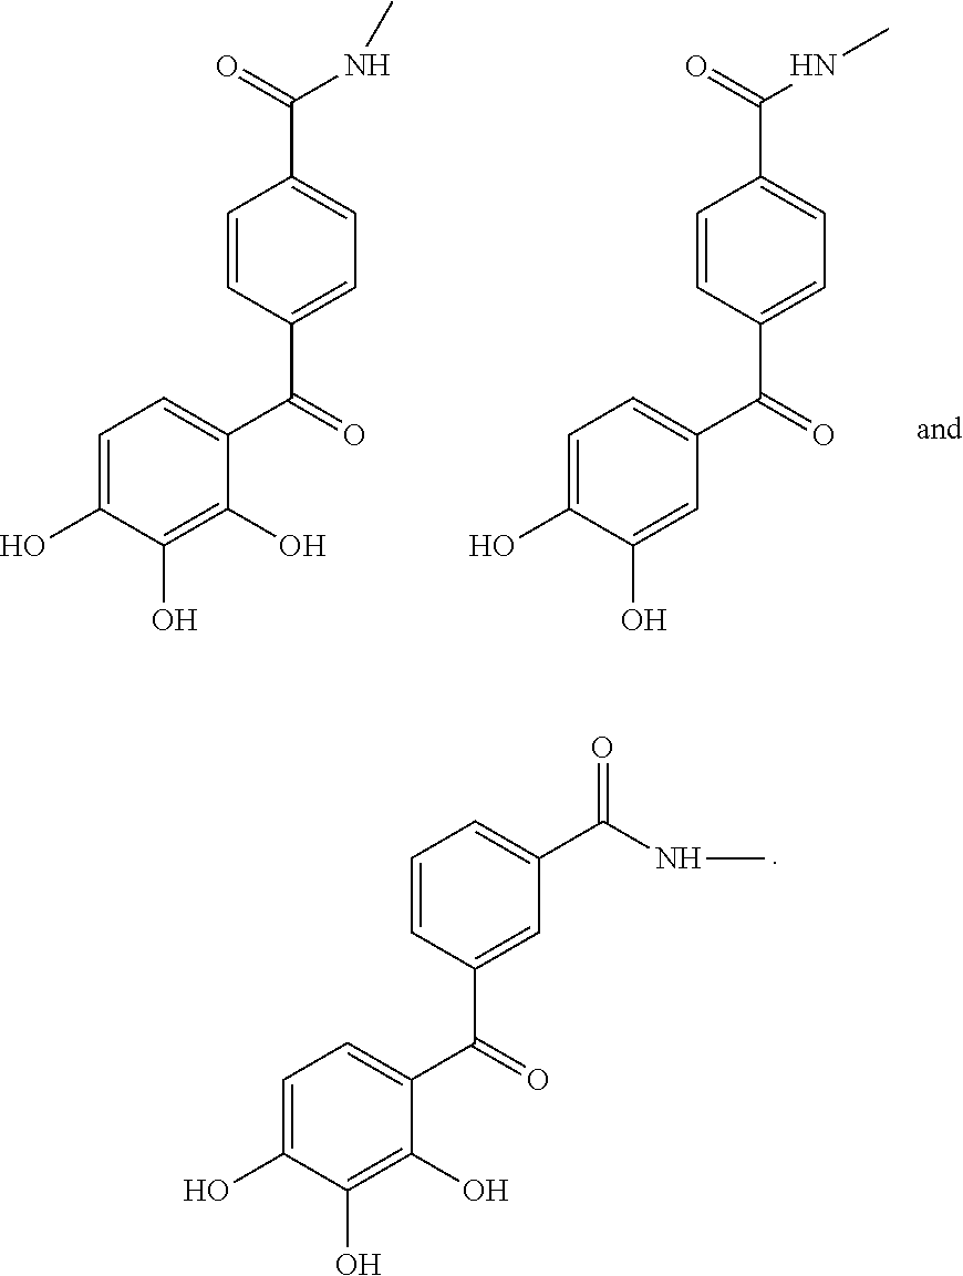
C1=C(O)C(O)=C(O)C(C(=O)C2=CC=C(C(=O)NC)C=C2)=C1.C1=C(O)C(O)=CC(C(=O)C2=CC=C(C(=O)NC)C=C2)=C1.C1=C(O)C(O)=C(O)C(C(=O)C2=CC(C(NC)=O)=CC=C2)=C1
